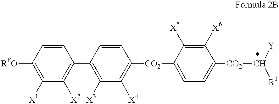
[RFO]C1=C([X1])C([X2])=C(C2=C([X3])C([X4])=C([CO2]C3=CC=C([CO2]C([Y])[R1])C([X6])=C3[X5])C=C2)C=C1
